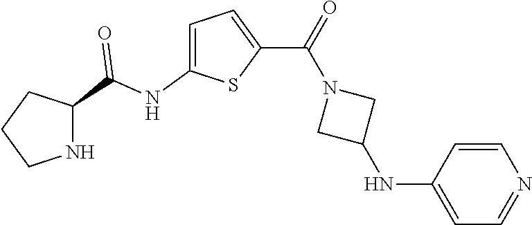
C1=C(NC(=O)C2NCCC2)SC(C(N2CC(NC3=CC=NC=C3)C2)=O)=C1
